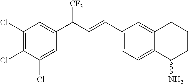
C1(Cl)=C(Cl)C(Cl)=CC(C(C=CC2=CC=C3C(=C2)CCCC3N)[CF3])=C1
